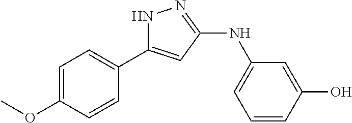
C1=C(OC)C=CC(C2=CC(NC3=CC=CC(O)=C3)=NN2)=C1
